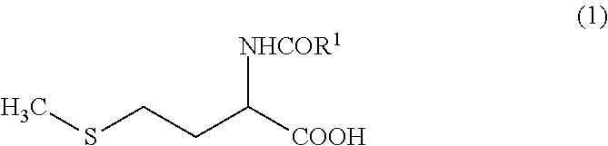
CSCCC([COOH])[NHCOR1]
